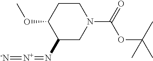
C1(N=[N+]=[-N])CN(C(=O)OC(C)(C)C)CCC1OC
